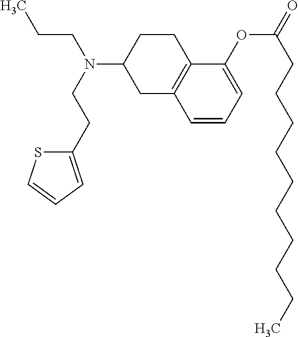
C1(OC(CCCCCCCCCC)=O)=CC=CC2=C1CCC(N(CCC)CCC1=CC=CS1)C2
